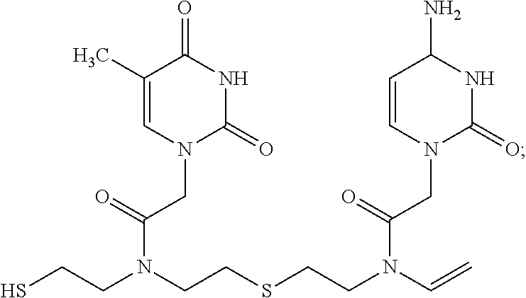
C1(C)=CN(CC(N(CCS)CCSCCN(C=C)C(CN2C(=O)NC(N)C=C2)=O)=O)C(=O)NC1=O
